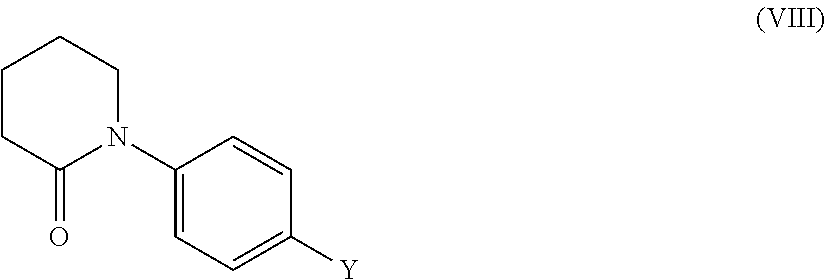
C1CCCN(C2=CC=C([Y])C=C2)C1=O
